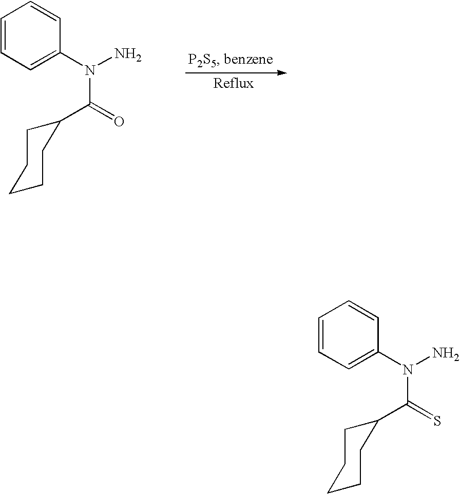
C1=CC=C(N(N)C(=O)C2CCCCC2)C=C1.C1=CC=C(N(N)C(=S)C2CCCCC2)C=C1
